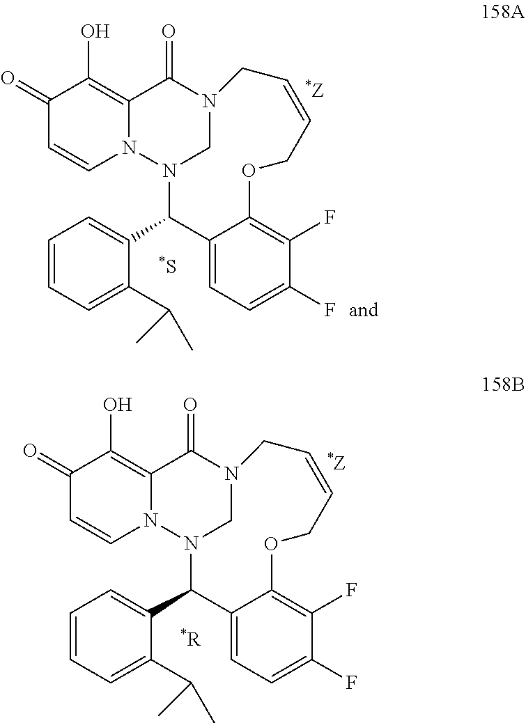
C1(=O)C=CN2C(=C1O)C(=O)N1CN2C(C2=CC=CC=C2C(C)C)C2=CC=C(F)C(F)=C2OCC=CC1.C1(=O)C=CN2C(=C1O)C(=O)N1CN2C(C2=CC=CC=C2C(C)C)C2=CC=C(F)C(F)=C2OCC=CC1
